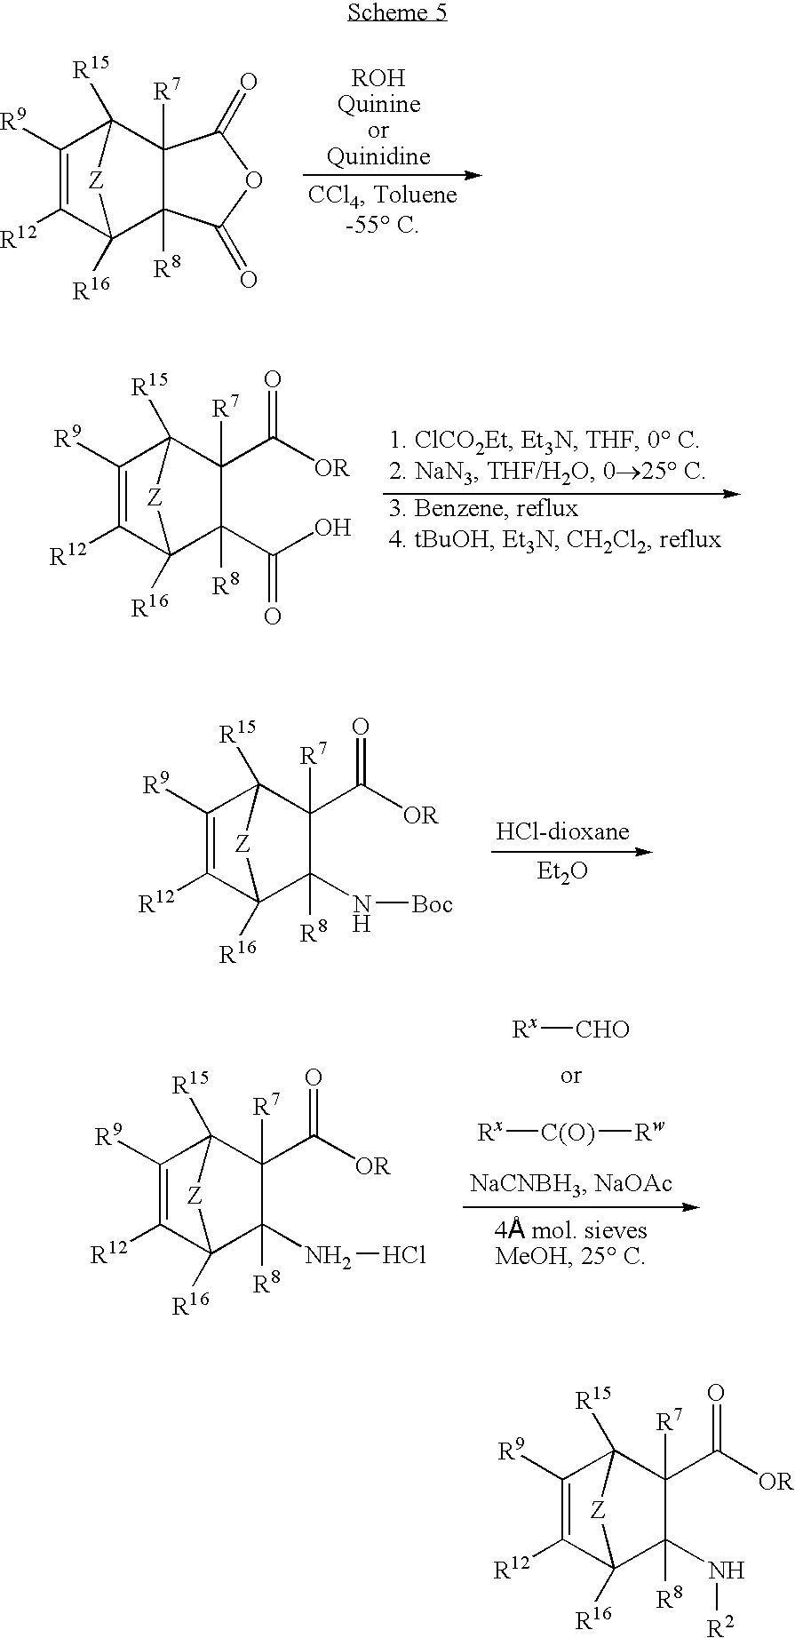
C12([R8])C3([R16])C([R12])=C([R9])C([R15])(C1([R7])C(=O)OC2=O)[Z]3.C1(N[R2])([R8])C2([R16])C([R12])=C([R9])C([R15])(C1(C([OR])=O)[R7])[Z]2.C1(C(=O)O)([R8])C2([R16])C([R12])=C([R9])C([R15])(C1(C([OR])=O)[R7])[Z]2.C1(NCl)([R8])C2([R16])C([R12])=C([R9])C([R15])(C1(C([OR])=O)[R7])[Z]2.[Rx][CHO].[Rx][C(O)][Rw].C1(N[Boc])([R8])C2([R16])C([R12])=C([R9])C([R15])(C1(C([OR])=O)[R7])[Z]2.[Et2O]
